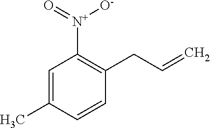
[N+](C1=C(CC=C)C=CC(C)=C1)(=O)[O-]
